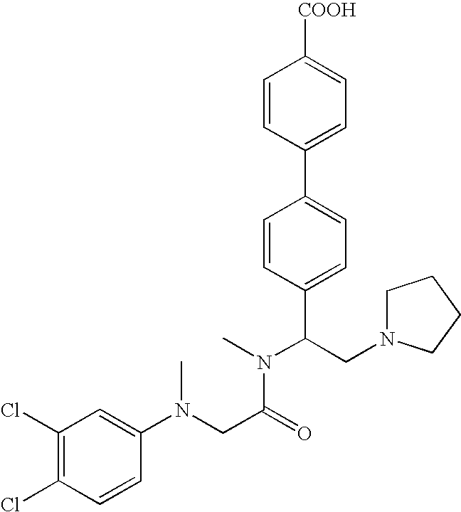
C1=CC(C2=CC=C(C(CN3CCCC3)N(C)C(CN(C3=CC(Cl)=C(Cl)C=C3)C)=O)C=C2)=CC=C1[COOH]
